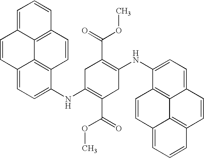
C1C(NC2=CC=C3C4=C2C=CC2=C4C(=CC=C2)C=C3)=C(C(=O)OC)CC(NC2=CC=C3C4=C2C=CC2=CC=CC(=C42)C=C3)=C1C(=O)OC
